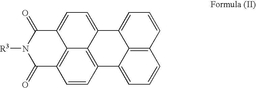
C1(=O)C2=C3C(=CC=C4C3=C(C=C2)C2=CC=CC3=C2C4=CC=C3)C(=O)N1[R3]
